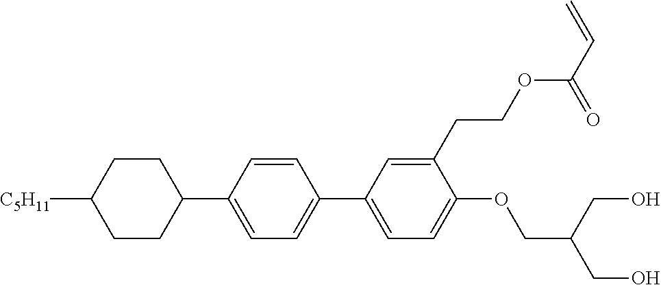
C1CC([C5H11])CCC1C1=CC=C(C2=CC=C(OCC(CO)CO)C(CCOC(C=C)=O)=C2)C=C1
